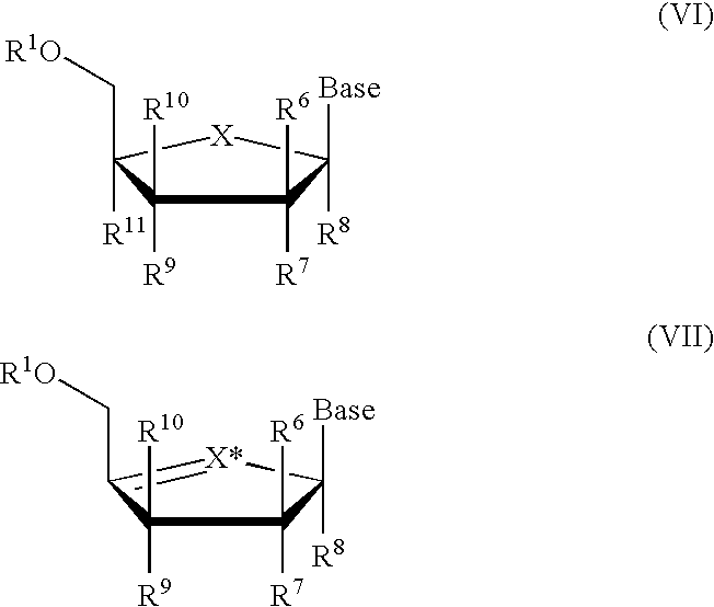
C1([R7])([R6])C([R9])([R10])C([R11])(C[R1O])[X]C1([R8])[Base].C1([R7])([R6])C([R9])([R10])C(C[R1O])=[X*]C1([R8])[Base]
